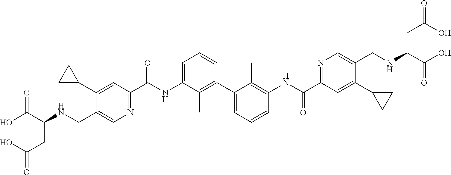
C1(C2CC2)=CC(C(NC2=CC=CC(C3=CC=CC(NC(C4=NC=C(CNC(C(O)=O)CC(O)=O)C(C5CC5)=C4)=O)=C3C)=C2C)=O)=NC=C1CNC(C(O)=O)CC(O)=O
